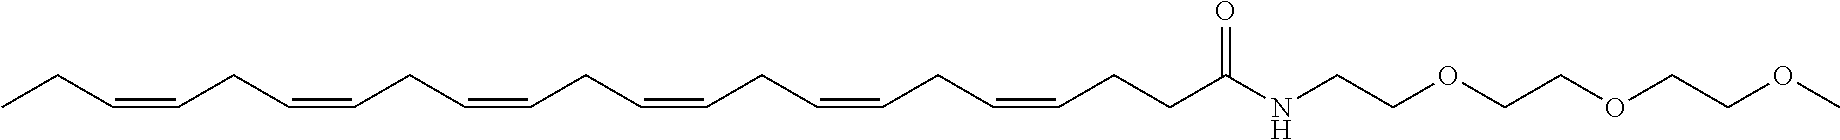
C(NCCOCCOCCOC)(=O)CCC=CCC=CCC=CCC=CCC=CCC=CCC
